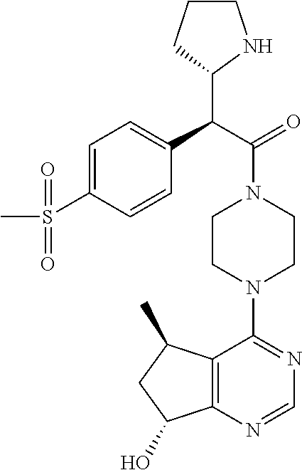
C(C(=O)N1CCN(C2=NC=NC3=C2C(C)CC3O)CC1)(C1NCCC1)C1=CC=C(S(C)(=O)=O)C=C1
